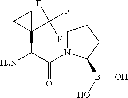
C(C(N)C1(C(F)(F)F)CC1)(=O)N1CCCC1B(O)O
